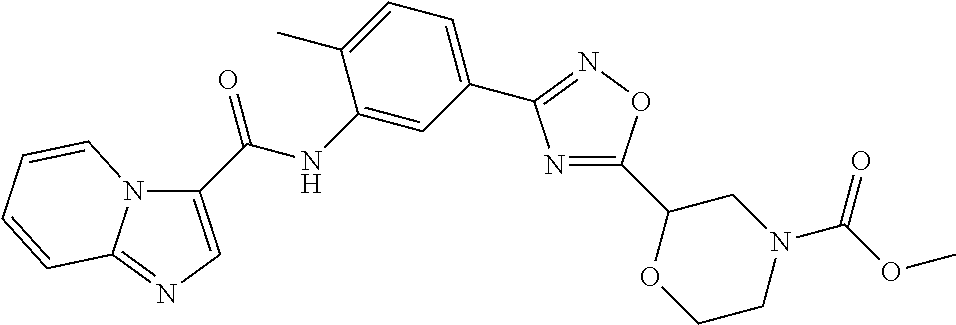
C1(C(NC2=CC(C3=NOC(C4OCCN(C(OC)=O)C4)=N3)=CC=C2C)=O)=CN=C2N1C=CC=C2
